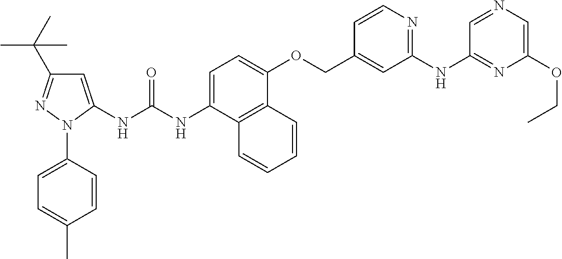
C1=C(NC(NC2=CC=C(OCC3=CC(NC4=NC(OCC)=CN=C4)=NC=C3)C3=C2C=CC=C3)=O)N(C2=CC=C(C)C=C2)N=C1C(C)(C)C
